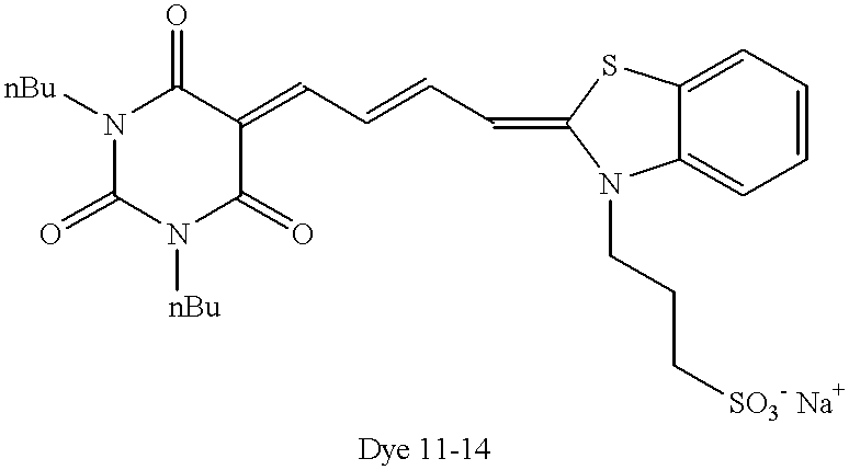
C1(=O)N([nBu])C(=O)C(=CC=CC=C2SC3=CC=CC=C3N2CCC[SO3- Na+])C(=O)N1[nBu]
